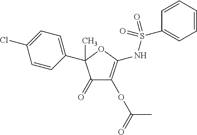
C1(=O)C(OC(C)=O)=C(NS(C2=CC=CC=C2)(=O)=O)OC1(C1=CC=C(Cl)C=C1)C
